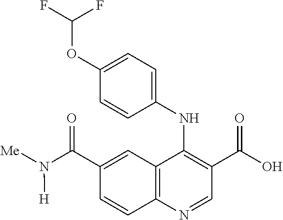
C12=C(N=CC(C(O)=O)=C1NC1=CC=C(OC(F)F)C=C1)C=CC(C(N([Me])[H])=O)=C2
